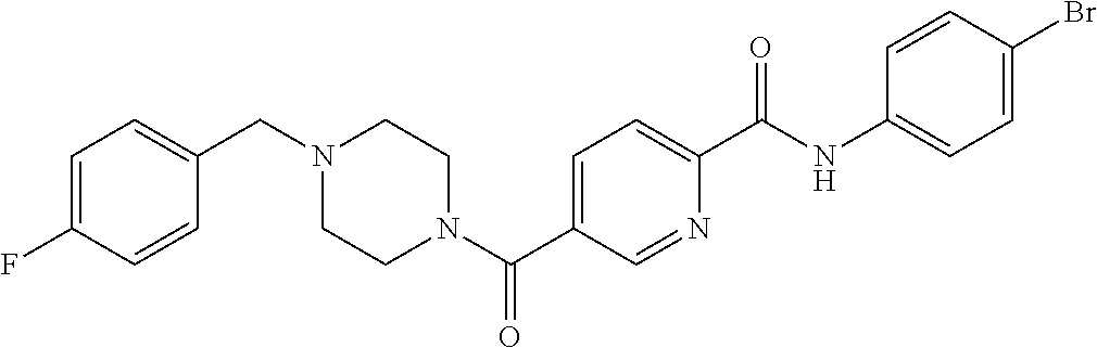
C1=C(F)C=CC(CN2CCN(C(C3=CC=C(C(NC4=CC=C(Br)C=C4)=O)N=C3)=O)CC2)=C1
